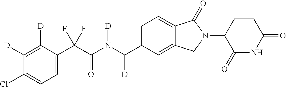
C1([D])=C([D])C(C(C(N(C(C2=CC=C3C(=C2)CN(C2C(=O)NC(=O)CC2)C3=O)[D])[D])=O)(F)F)=CC=C1Cl
